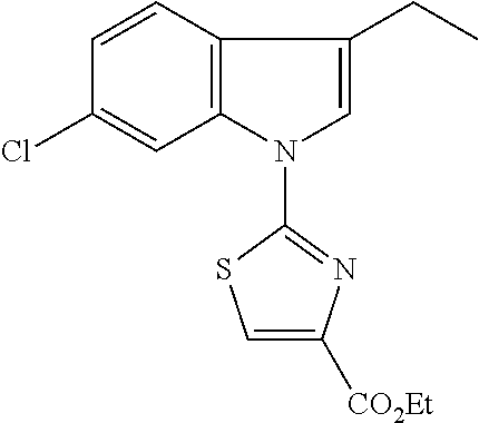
C12=C(N(C3=NC([CO2Et])=CS3)C=C1CC)C=C(Cl)C=C2
